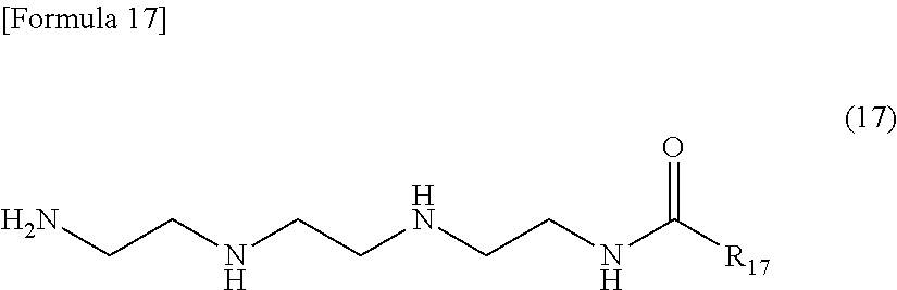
NCCNCCNCCNC([R17])=O
